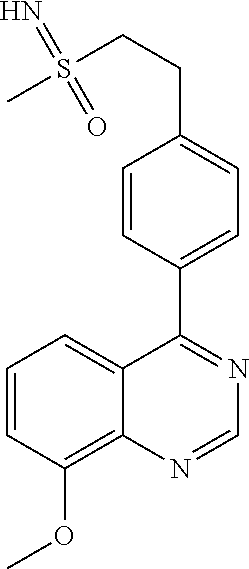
C1=CC(OC)=C2C(=C1)C(C1=CC=C(CCS(C)(=N)=O)C=C1)=NC=N2
